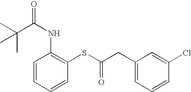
CC(C(NC1=C(SC(CC2=CC=CC(Cl)=C2)=O)C=CC=C1)=O)(C)C
